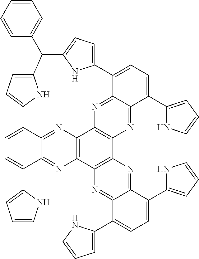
C1=C2C3=NC4=C(N=C3C(C3=CC=CN3)=C1)C1=C(C3=C4N=C4C(=N3)C(C3=CC=CN3)=CC=C4C3=CC=C(N3)C(C3=CC=CC=C3)C3=CC=C2N3)N=C2C(=N1)C(C1=CC=CN1)=CC=C2C1=CC=CN1
